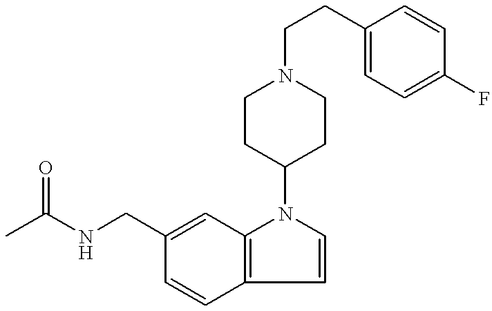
CC(NCC1=CC2=C(C=C1)C=CN2C1CCN(CCC2=CC=C(F)C=C2)CC1)=O
